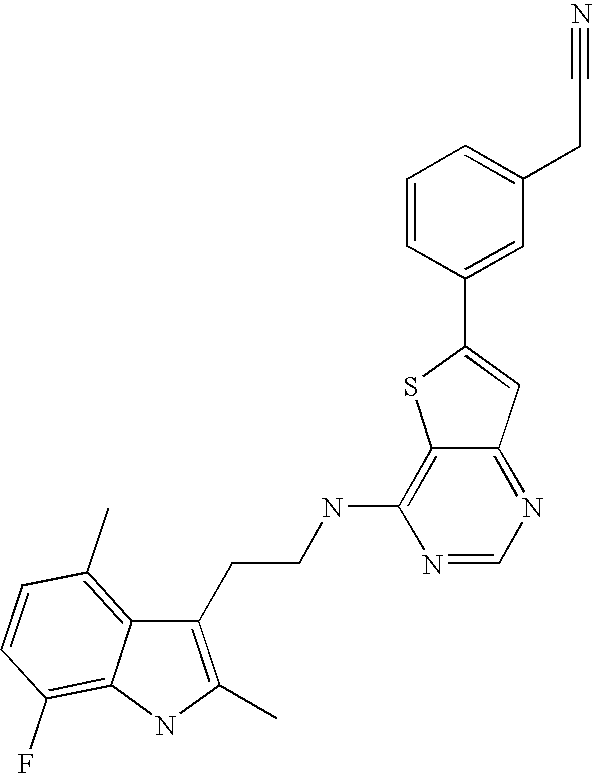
C1(CCNC2=C3C(=NC=N2)C=C(C2=CC(CC#N)=CC=C2)S3)=C(C)NC2=C(F)C=CC(C)=C12
